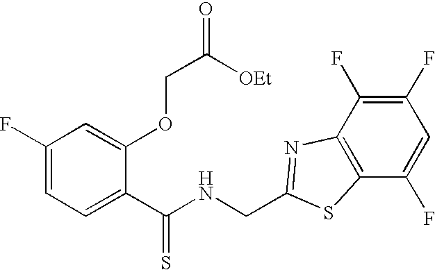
C1(F)=CC=C(C(NCC2=NC3=C(C(F)=CC(F)=C3F)S2)=S)C(OCC([OEt])=O)=C1
